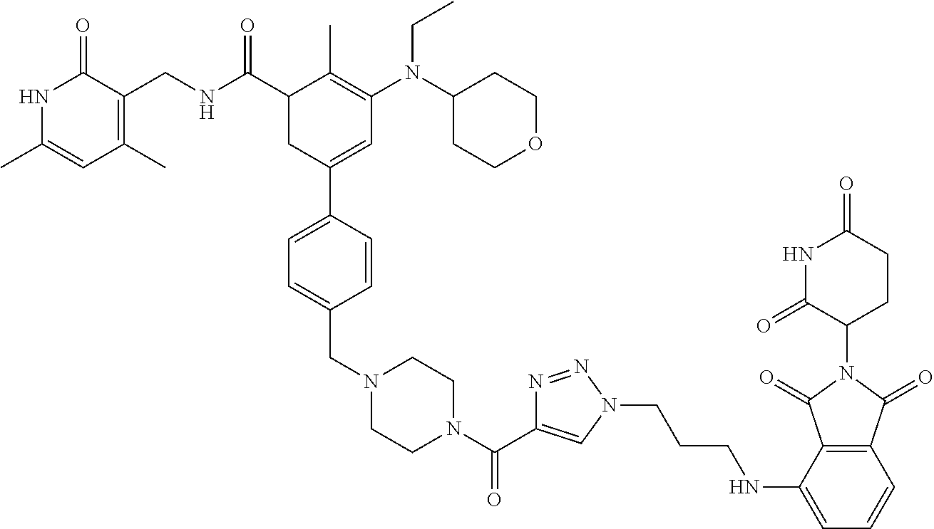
N1C(C)=CC(C)=C(CNC(C2CC(C3=CC=C(CN4CCN(C(C5=CN(CCCNC6=CC=CC7=C6C(=O)N(C6CCC(=O)NC6=O)C7=O)N=N5)=O)CC4)C=C3)=CC(N(C3CCOCC3)CC)=C2C)=O)C1=O
